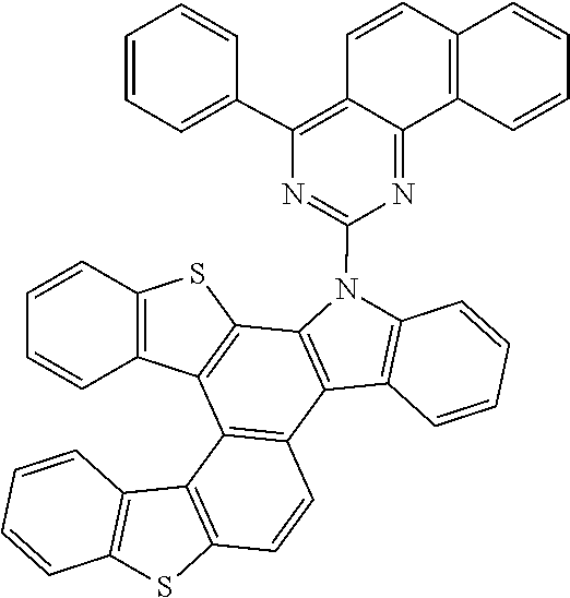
C12=C(N(C3=NC(C4=CC=CC=C4)=C4C(=N3)C3=C(C=C4)C=CC=C3)C3=C1C=CC=C3)C1=C(C3=C2C=CC2=C3C3=C(S2)C=CC=C3)C2=C(C=CC=C2)S1
